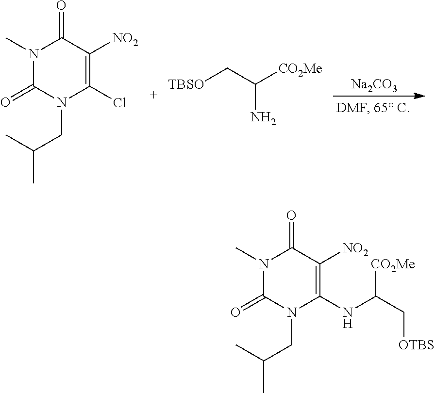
N1(C)C(=O)N(CC(C)C)C(Cl)=C([NO2])C1=O.[TBSO]CC([CO2Me])N.[Na2CO3].N1(C)C(=O)N(CC(C)C)C(NC(C[OTBS])[CO2Me])=C([NO2])C1=O
